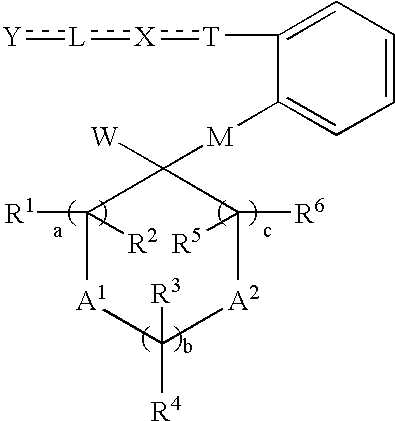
[T](:[X]:[L]:[Y])C1=CC=CC=C1[M]C1([W])C([R1])([R2])[A1]C([R3])([R4])[A2]C1([R6])[R5]
